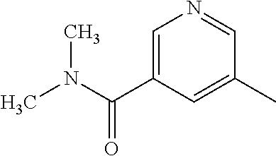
C1=C(C(N(C)C)=O)C=C(C)C=N1
